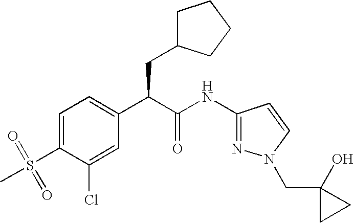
C1=C(S(=O)(C)=O)C(Cl)=CC(C(C(NC2=NN(CC3(O)CC3)C=C2)=O)CC2CCCC2)=C1
